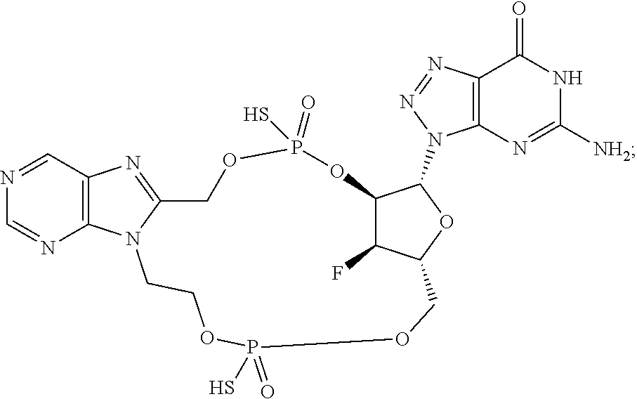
C1=NC2=C(C=N1)N=C1N2CCOP(=O)(S)OCC2C(F)C(C(N3C4=C(C(=O)NC([NH2])=N4)N=N3)O2)OP(=O)(S)OC1
